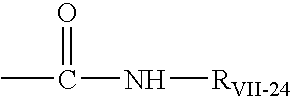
CC(=O)N[RVII-24]
